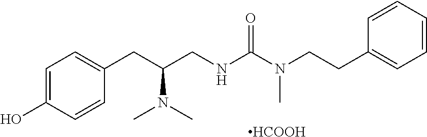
[HCOOH].C1=C(O)C=CC(CC(CNC(N(CCC2=CC=CC=C2)C)=O)N(C)C)=C1
